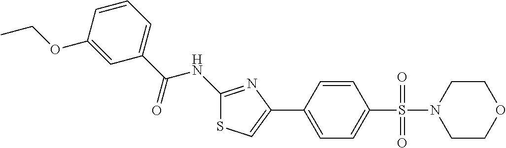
C1(NC(C2=CC=CC(OCC)=C2)=O)=NC(C2=CC=C(S(=O)(=O)N3CCOCC3)C=C2)=CS1
